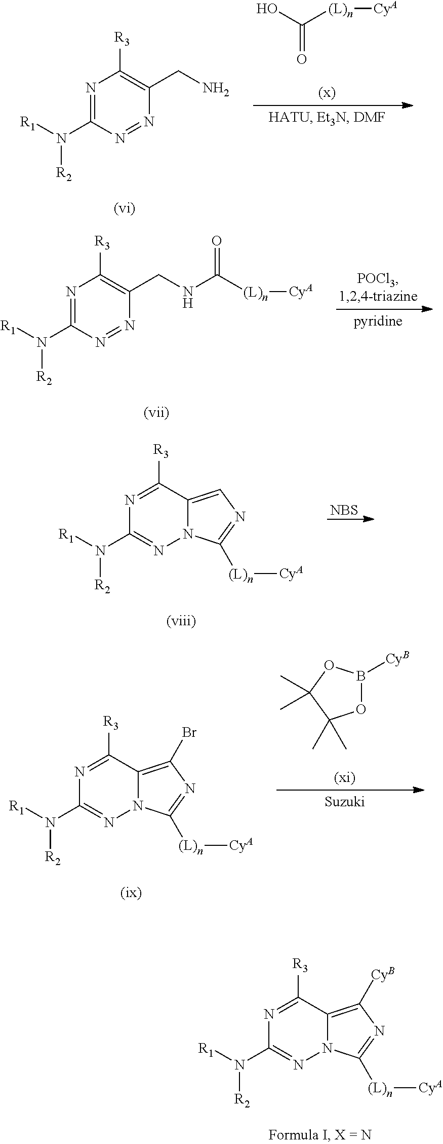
C(=O)(O)[(L)n][CyA].N1=C(N([R2])[R1])N=NC(CN)=C1[R3].N1=C(N([R2])[R1])N=NC(CNC(=O)[(L)n][CyA])=C1[R3].N1=C([R3])C2=CN=C([(L)n][CyA])N2N=C1N([R2])[R1].[NBS].N1=C([R3])C2=C([CyB])N=C([(L)n][CyA])N2N=C1N([R2])[R1].O1B([CyB])OC(C)(C)C1(C)C.N1=C([R3])C2=C(Br)N=C([(L)n][CyA])N2N=C1N([R2])[R1]
